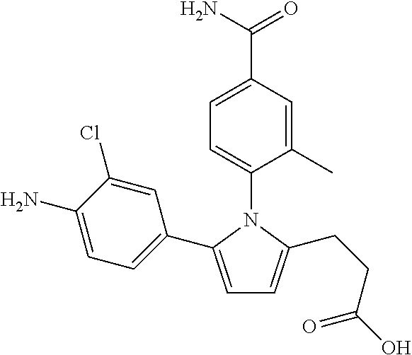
C1=C(C2=CC=C(N)C(Cl)=C2)N(C2=CC=C(C(N)=O)C=C2C)C(CCC(O)=O)=C1
